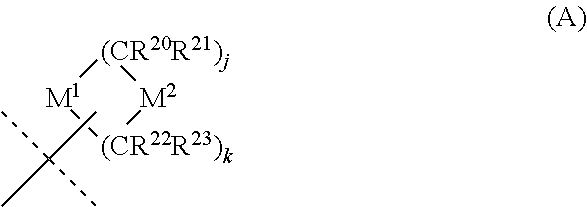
[(CR20R21)j]1[M1][(CR22R23)k][M2]1.CC(C)(C)C
